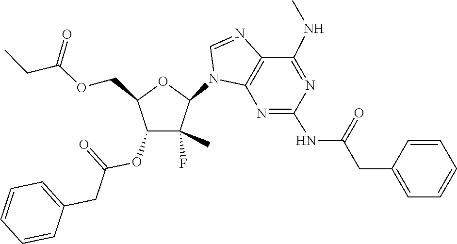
C1=NC2=C(N1C1C(C)(F)C(OC(=O)CC3=CC=CC=C3)C(COC(CC)=O)O1)N=C(NC(=O)CC1=CC=CC=C1)N=C2NC
